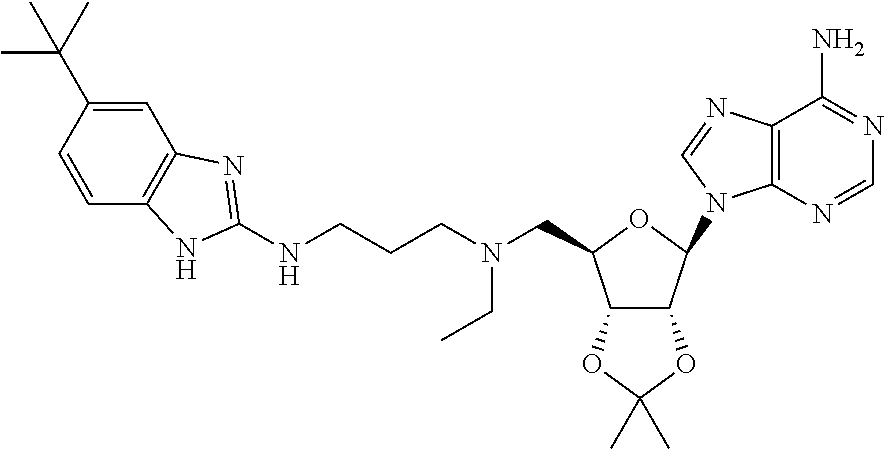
N(CCCNC1=NC2=C(C=CC(C(C)(C)C)=C2)N1)(CC1C2C(C(N3C4=C(C(N)=NC=N4)N=C3)O1)OC(C)(C)O2)CC
